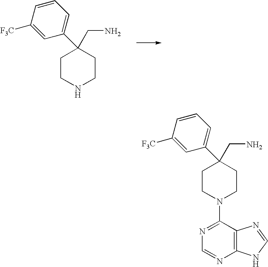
C1CNCCC1(C1=CC=CC([F3C])=C1)CN.C1CN(C2=NC=NC3=C2N=CN3)CCC1(C1=CC=CC([F3C])=C1)CN
